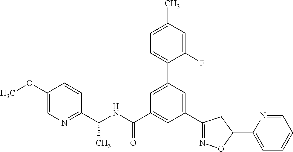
C1(C2=NOC(C3=CC=CC=N3)C2)=CC(C2=CC=C(C)C=C2F)=CC(C(NC(C2=NC=C(OC)C=C2)C)=O)=C1
